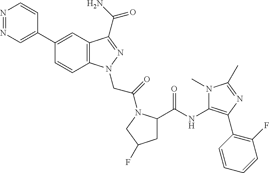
N1=NC=C(C2=CC3=C(C=C2)N(CC(=O)N2C(C(=O)NC4=C(C5=C(F)C=CC=C5)N=C(C)N4C)CC(F)C2)N=C3C(N)=O)C=C1
